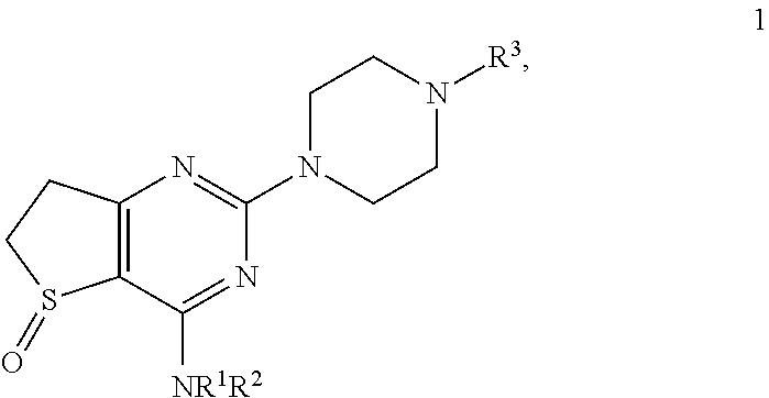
C12=C(C([NR1R2])=NC(N3CCN([R3])CC3)=N1)S(=O)CC2
